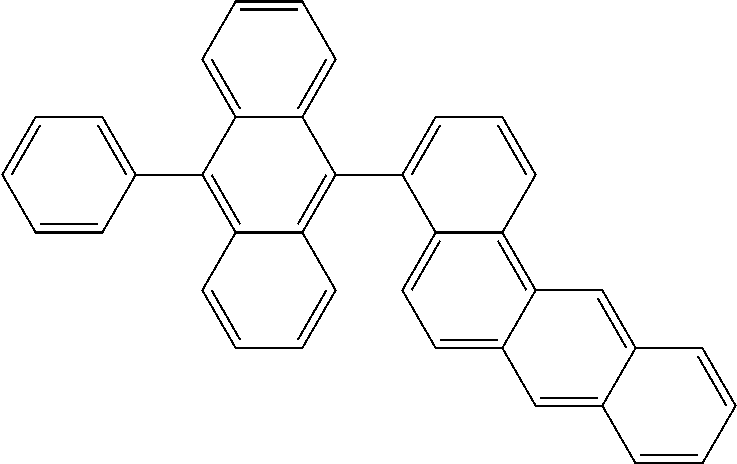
C1(C2=C3C=CC=CC3=C(C3=CC=CC=C3)C3=CC=CC=C23)=CC=CC2=C3C(=CC=C12)C=C1C(=C3)C=CC=C1
